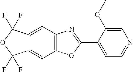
C12=CC3=C(C=C1C(F)(F)OC2(F)F)OC(C1=CC=NC=C1OC)=N3
